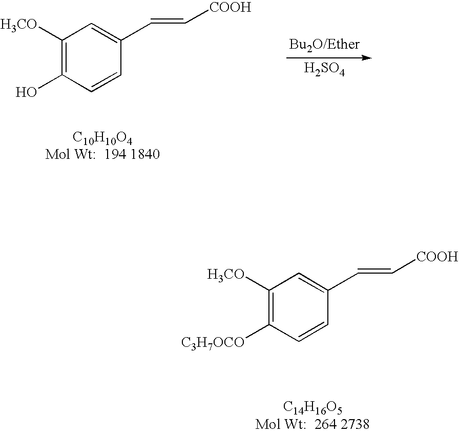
[H2SO4].C1([H3CO])=C(O)C=CC(C=C[COOH])=C1.C1([H3CO])=C([C3H7OCO])C=CC(C=C[COOH])=C1
